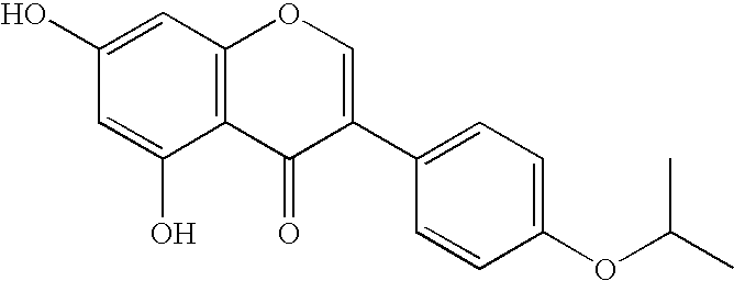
C12=C(C=C(O)C=C1O)OC=C(C1=CC=C(OC(C)C)C=C1)C2=O
